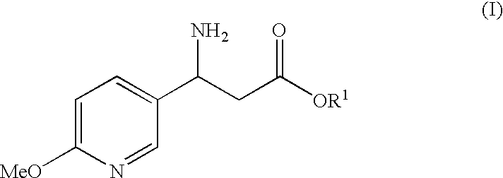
C1=C([MeO])N=CC(C(CC([OR1])=O)N)=C1
